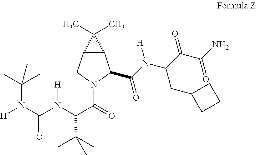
C(N(C(N(C(C(=O)N1C(C(N(C(C(C(N)=O)=O)CC2CCC2)[H])=O)C2C(C1)C2(C)C)C(C)(C)C)[H])=O)[H])(C)(C)C
